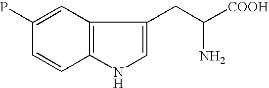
C12=C(C=C(P)C=C1)C(CC([COOH])N)=CN2
